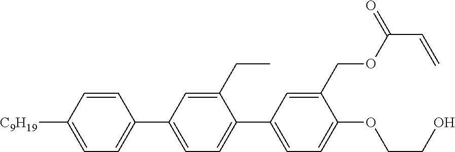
C1=CC([C9H19])=CC=C1C1=CC=C(C2=CC=C(OCCO)C(COC(C=C)=O)=C2)C(CC)=C1
